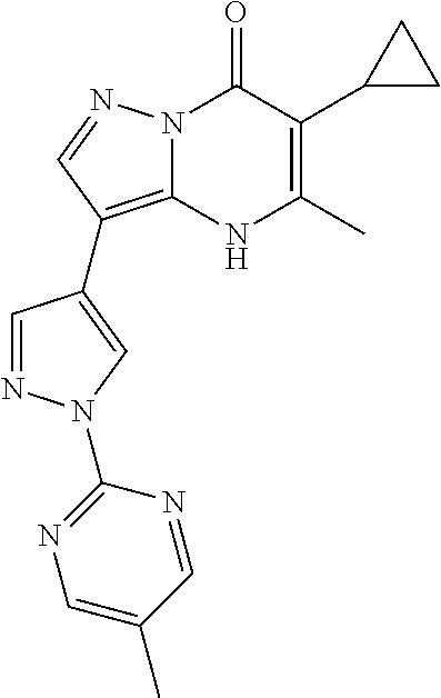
N12C(=C(C3=CN(C4=NC=C(C)C=N4)N=C3)C=N1)NC(C)=C(C1CC1)C2=O
